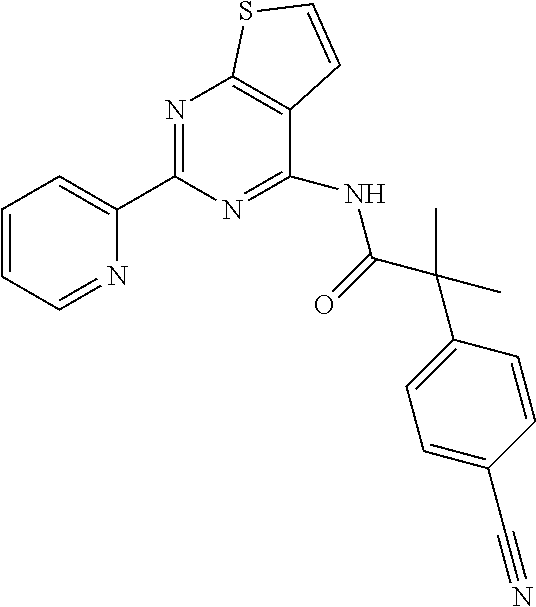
C1=CC=NC(C2=NC3=C(C(NC(=O)C(C4=CC=C(C#N)C=C4)(C)C)=N2)C=CS3)=C1
